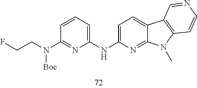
FCCN(C1=NC(NC2=CC=C3C(=N2)N(C)C2=C3C=NC=C2)=CC=C1)[Boc]
